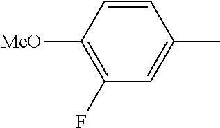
C1(F)=C([MeO])C=CC(C)=C1
